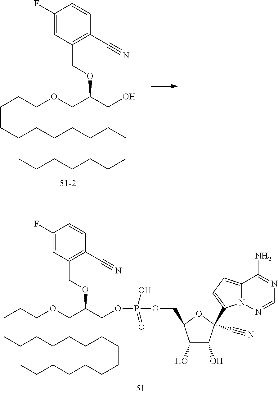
C(CCCCCCCCCCCCC)CCCCOCC(CO)OCC1=C(C#N)C=CC(F)=C1.C(CCCCCCCCCCCCC)CCCCOCC(COP(O)(=O)OCC1C(O)C(O)C(C#N)(C2=CC=C3N2N=CN=C3N)O1)OCC1=C(C#N)C=CC(F)=C1
